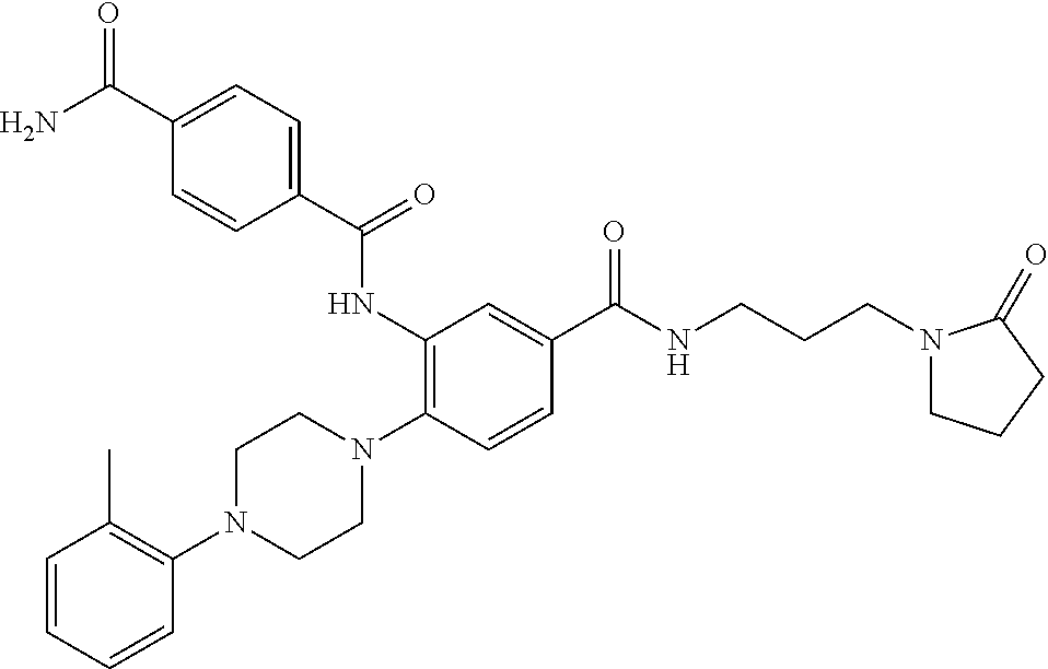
C1=CC=CC(N2CCN(C3=C(NC(C4=CC=C(C(N)=O)C=C4)=O)C=C(C(NCCCN4CCCC4=O)=O)C=C3)CC2)=C1C
